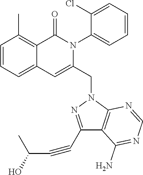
C1=CC=C2C(=C1C)C(=O)N(C1=CC=CC=C1Cl)C(CN1N=C(C#CC(O)C)C3=C1N=CN=C3N)=C2
